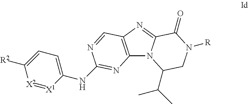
C12=C(N=C3N1C(C(C)C)CN([R])C3=O)C=NC(NC1=CC=C([R2])[X2]=[X1]1)=N2
